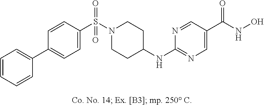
C1(C(NO)=O)=CN=C(NC2CCN(S(C3=CC=C(C4=CC=CC=C4)C=C3)(=O)=O)CC2)N=C1
